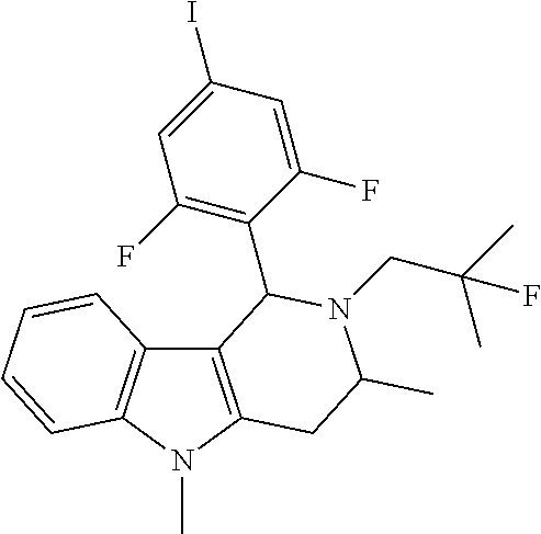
C12=C(N(C)C3=C1C=CC=C3)CC(C)N(CC(C)(C)F)C2C1=C(F)C=C(I)C=C1F
